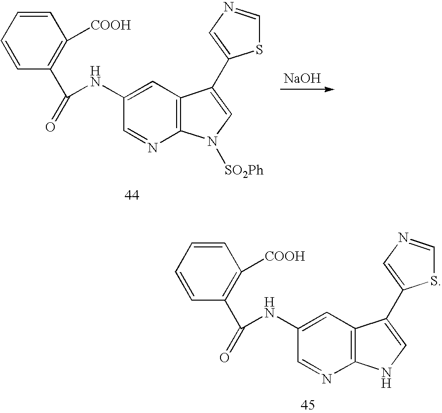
[NaOH].C1=CC=CC(C(=O)NC2=CC3=C(N=C2)N([SO2Ph])C=C3C2=CN=CS2)=C1[COOH].C1=CC=CC(C(=O)NC2=CC3=C(N=C2)NC=C3C2=CN=CS2)=C1[COOH]
